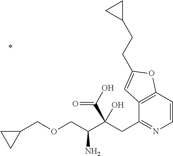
C12=C(C=CN=C1CC(C(COCC1CC1)N)(O)C(O)=O)OC(CCC1CC1)=C2
